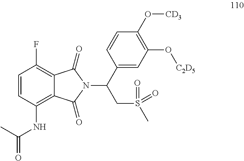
C1=CC(NC(=O)C)=C2C(=C1F)C(=O)N(C(C1=CC(O[C2D5])=C(O[CD3])C=C1)CS(C)(=O)=O)C2=O
